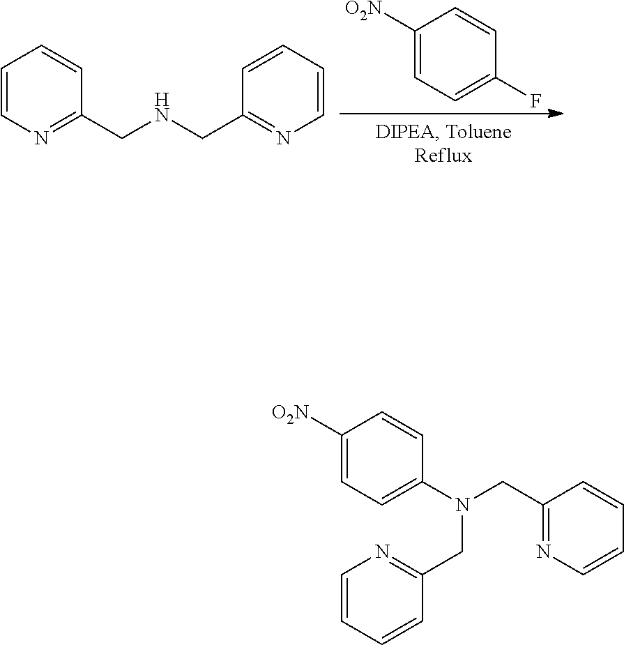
C1([O2N])=CC=C(F)C=C1.C1=CN=C(CNCC2=NC=CC=C2)C=C1.C1([O2N])=CC=C(N(CC2=NC=CC=C2)CC2=NC=CC=C2)C=C1
